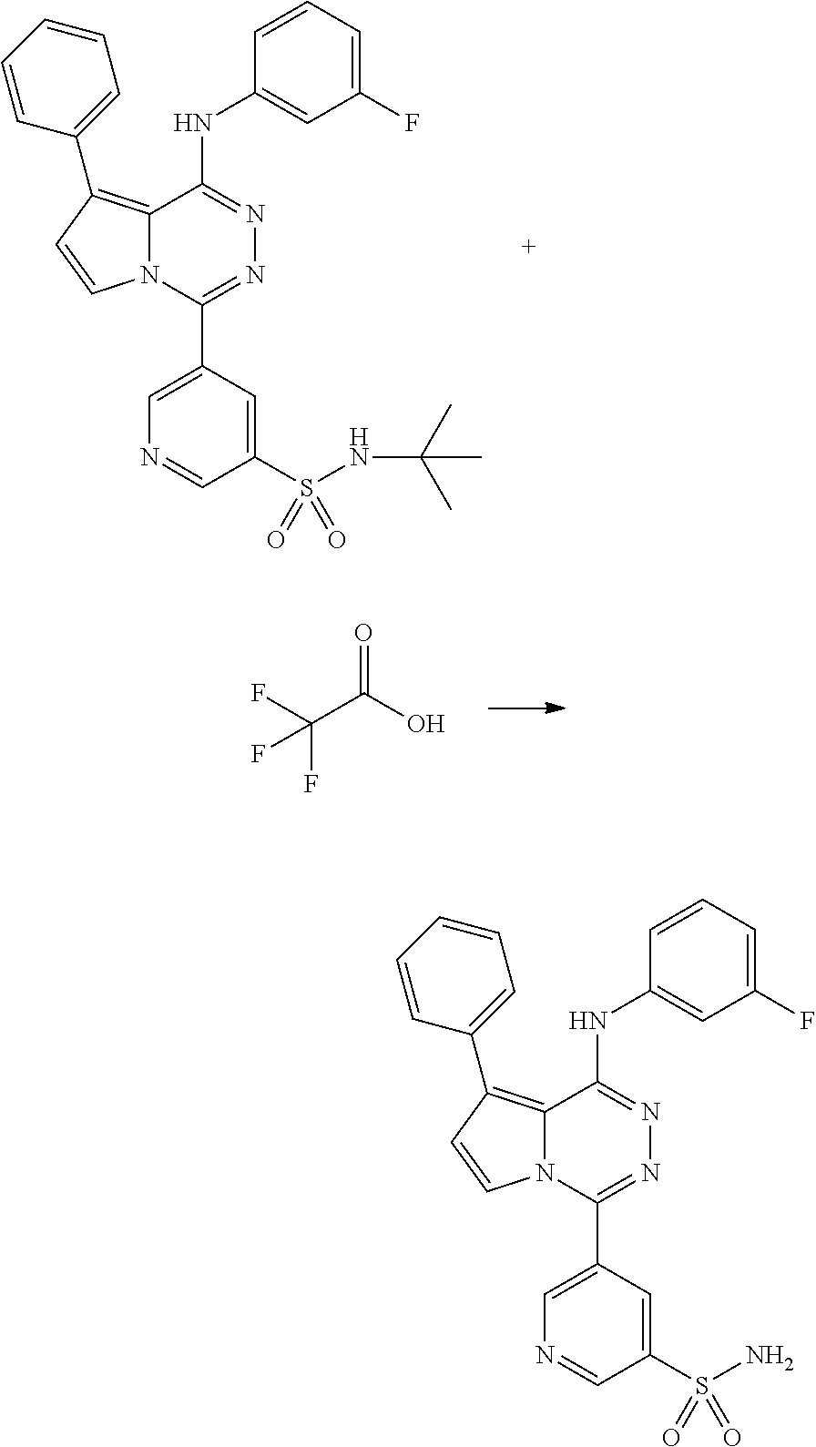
C12=C(C3=CC=CC=C3)C=CN1C(C1=CN=CC(S(NC(C)(C)C)(=O)=O)=C1)=NN=C2NC1=CC(F)=CC=C1.O=C(O)C(F)(F)F.C12=C(C3=CC=CC=C3)C=CN1C(C1=CN=CC(S(N)(=O)=O)=C1)=NN=C2NC1=CC(F)=CC=C1
